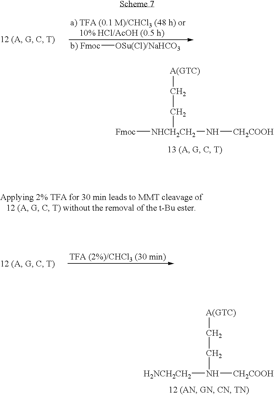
[Fmoc][OSu(Cl)/NaHCO3].[Fmoc][NHCH2CH2](CC[A(GTC)])N[CH2COOH].[H2NCH2CH2]N(CC[A(GTC)])[CH2COOH]
